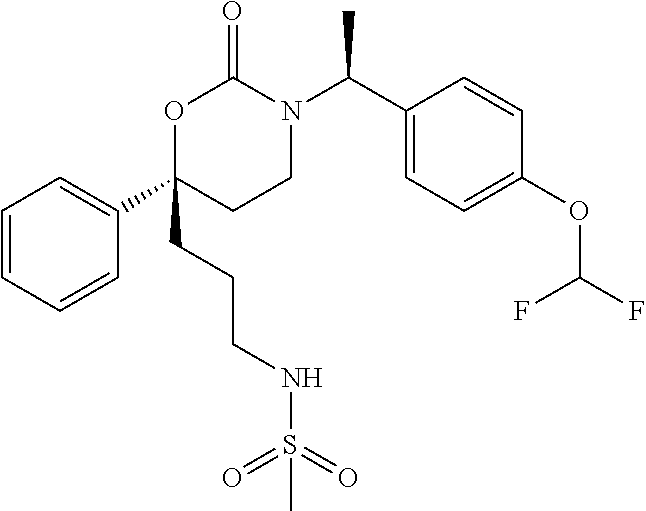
O1C(CCCNS(=O)(=O)C)(C2=CC=CC=C2)CCN(C(C2=CC=C(OC(F)F)C=C2)C)C1=O
